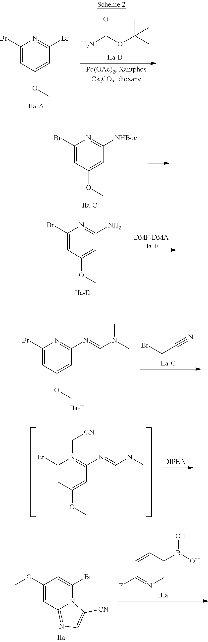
NC(OC(C)(C)C)=O.C1(Br)=CC(OC)=CC(Br)=N1.C1(Br)=CC(OC)=CC([NHBoc])=N1.[DMF-DMAIIa-E].C1(Br)=CC(OC)=CC(N)=N1.BrCC#N.C1(Br)=CC(OC)=CC(N=CN(C)C)=N1.C1(Br)=CC(OC)=CC(N=CN(C)C)=N1C[CN].FC1=NC=C(B(O)O)C=C1.C1(OC)=CC2=NC=C([CN])N2C(Br)=C1
